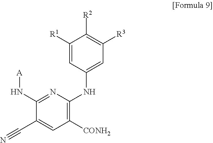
C1([R1])=CC(NC2=C([CONH2])C=C(C#N)C(N[A])=N2)=CC([R3])=C1[R2]
